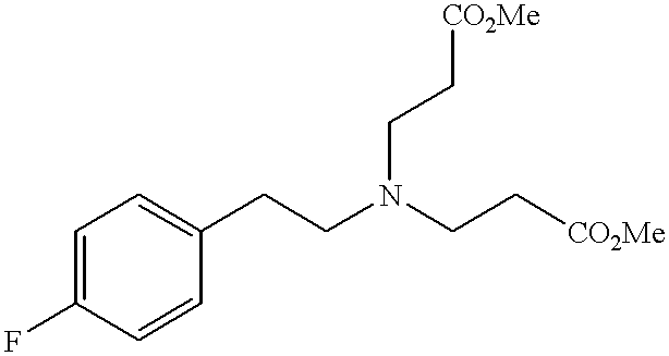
C1=C(F)C=CC(CCN(CC[CO2Me])CC[CO2Me])=C1
